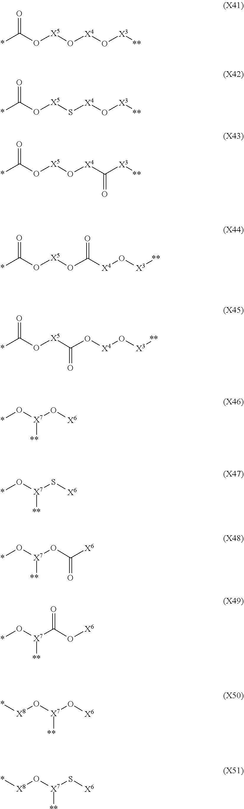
[X7](S[X6])(O[X8]*)[**].[X7](O[X6])(O*)[**].O([X5]O[X4]O[X3][**])C(*)=O.O([X5]S[X4]O[X3][**])C(*)=O.O([X5]O[X4]C([X3][**])=O)C(*)=O.O([X5]OC([X4]O[X3][**])=O)C(*)=O.O([X5]C(O[X4]O[X3][**])=O)C(*)=O.[X7](S[X6])(O*)[**].[X7](OC([X6])=O)(O*)[**].[X7](C(O[X6])=O)(O*)[**].[X7](O[X6])(O[X8]*)[**]
